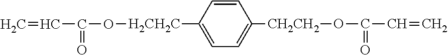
C1([H2CH2C]OC(C=C)=O)=CC=C([CH2CH2]OC(C=C)=O)C=C1
